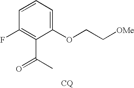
C1=CC=C(OCC[OMe])C(C(C)=O)=C1F.[CQ]
